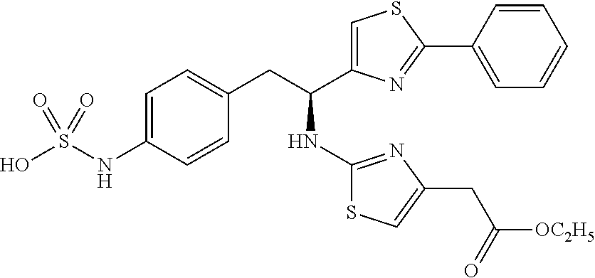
C1=C(NS(O)(=O)=O)C=CC(CC(NC2=NC(CC([OC2H5])=O)=CS2)C2=CSC(C3=CC=CC=C3)=N2)=C1
